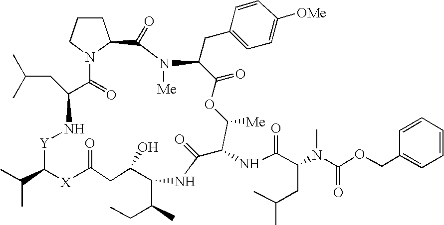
C1CCN2C1C(=O)N([Me])C(CC1=CC=C([OMe])C=C1)C(=O)OC([Me])C(NC(C(CC(C)C)N(C)C(OCC1=CC=CC=C1)=O)=O)C(=O)NC(C(C)CC)C(O)CC(=O)[X]C(C(C)C)[Y]NC(CC(C)C)C2=O
